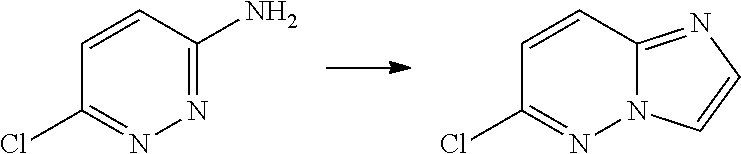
C1(Cl)=NN=C(N)C=C1.C1(Cl)=NN2C(=NC=C2)C=C1
